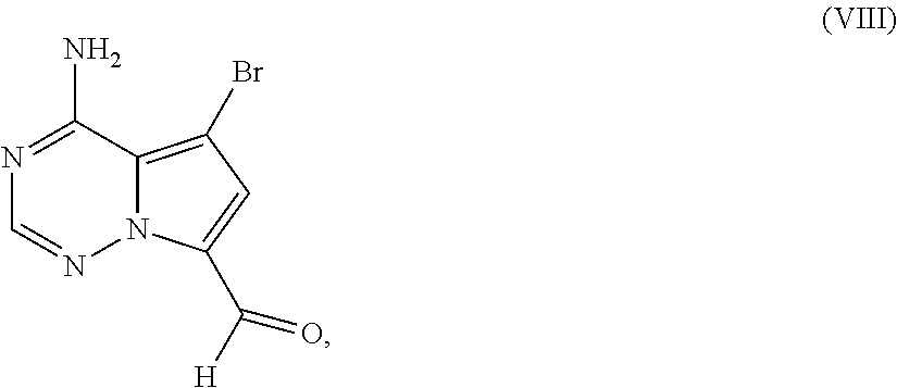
N12C(=C(Br)C=C1C(=O)[H])C(N)=NC=N2
